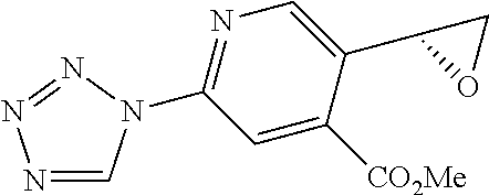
N1=CN(C2=NC=C(C3OC3)C([CO2Me])=C2)N=N1
